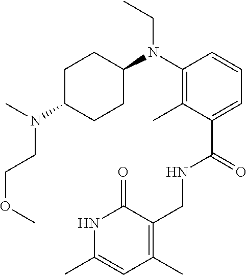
C1(N(C2CCC(N(C)CCOC)CC2)CC)=C(C)C(C(NCC2=C(C)C=C(C)NC2=O)=O)=CC=C1
